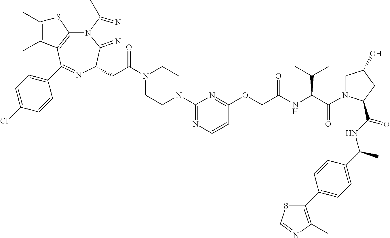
N12C3=C(C(C4=CC=C(Cl)C=C4)=NC(CC(=O)N4CCN(C5=NC=CC(OCC(NC(C(=O)N6CC(O)CC6C(NC(C6=CC=C(C7=C(C)N=CS7)C=C6)C)=O)C(C)(C)C)=O)=N5)CC4)C1=NN=C2C)C(C)=C(C)S3
